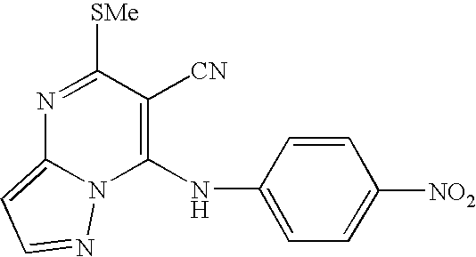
C1(NC2=CC=C([NO2])C=C2)=C([CN])C([SMe])=NC2=CC=NN12
